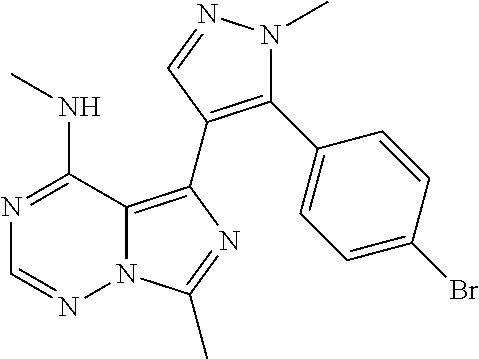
N12C(=C(C3=C(C4=CC=C(Br)C=C4)N(C)N=C3)N=C1C)C(NC)=NC=N2
